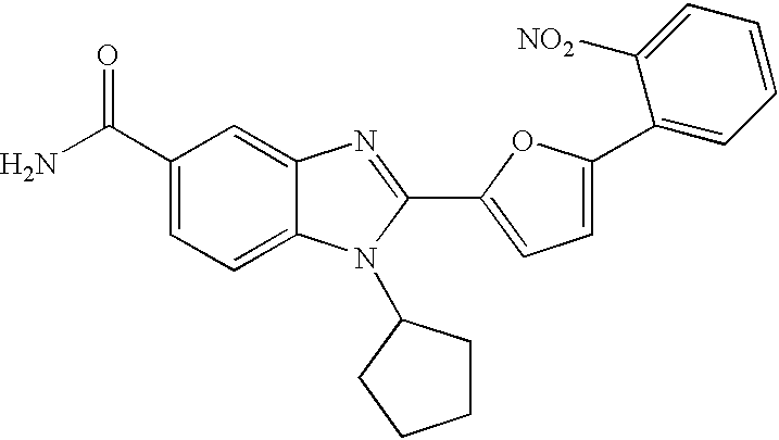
NC(C1=CC=C2C(=C1)N=C(C1=CC=C(C3=CC=CC=C3[NO2])O1)N2C1CCCC1)=O
